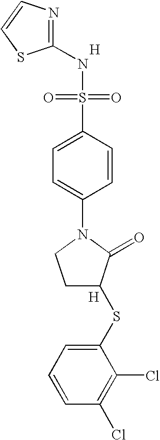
[H].N1=C(NS(=O)(=O)C2=CC=C(N3CCC(SC4=CC=CC(Cl)=C4Cl)C3=O)C=C2)SC=C1.[H]
